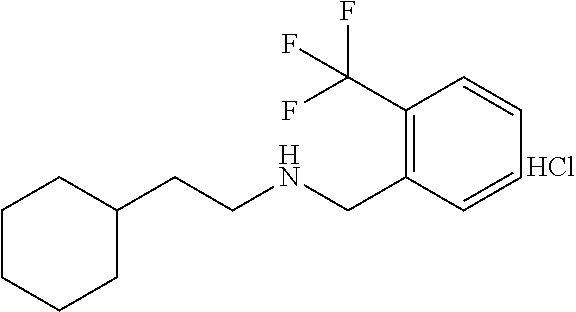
C1(CCNCC2=C(C(F)(F)F)C=CC=C2)CCCCC1.Cl
